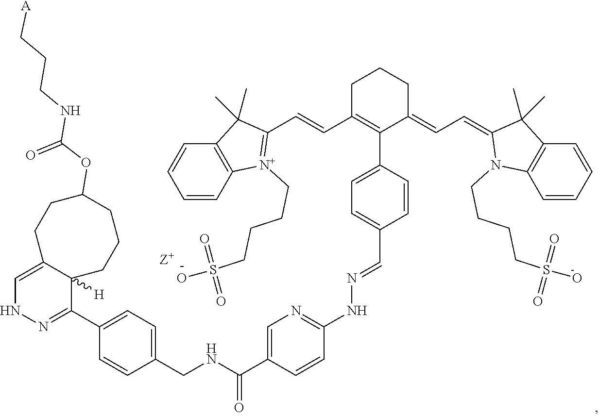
C1=C(C(NCC2=CC=C(C3=NNC=C4C3([H])CCCC(OC(NCCC[A])=O)CC4)C=C2)=O)C=CC(NN=CC2=CC=C(C3=C(C=CC4=[N+](CCCCS(=O)(=O)O)C5=C(C4(C)C)C=CC=C5)CCCC3=CC=C3N(CCCCS(=O)(=O)O)C4=C(C3(C)C)C=CC=C4)C=C2)=N1
